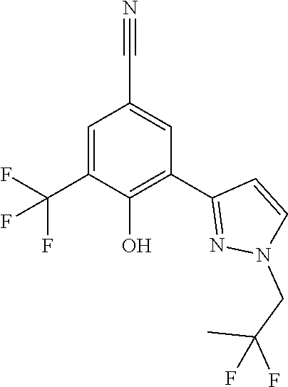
C1=C(C#N)C=C(C(F)(F)F)C(O)=C1C1=NN(CC(F)(C)F)C=C1
